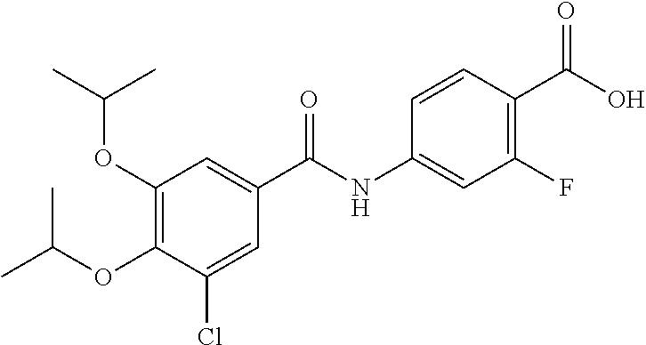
C(OC1=C(OC(C)C)C=C(C(NC2=CC(F)=C(C(O)=O)C=C2)=O)C=C1Cl)(C)C
